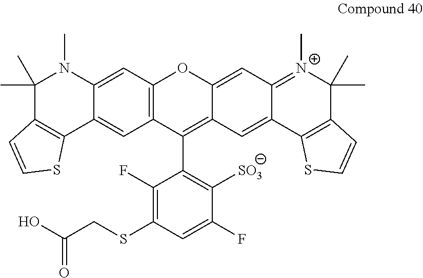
C1=C2C(=CC3=C1C(C1=C([SO3])C(F)=CC(SCC(O)=O)=C1F)=C1C(=CC4=[N+](C)C(C)(C)C5=C(C4=C1)SC=C5)O3)N(C)C(C)(C)C1=C2SC=C1
